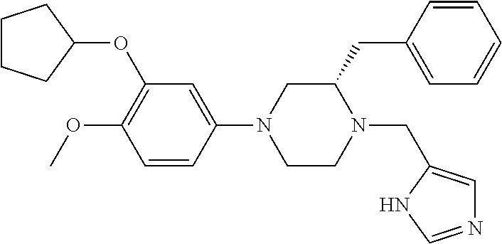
C1CCC(OC2=C(OC)C=CC(N3CCN(CC4=CN=CN4)C(CC4=CC=CC=C4)C3)=C2)C1
